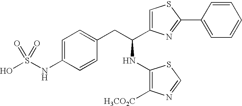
OS(NC1=CC=C(CC(NC2=C([H3CO2C])N=CS2)C2=CSC(C3=CC=CC=C3)=N2)C=C1)(=O)=O
